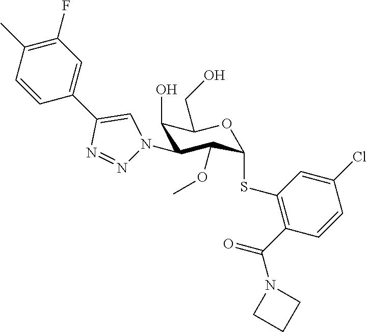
C1(O)C(N2N=NC(C3=CC(F)=C(C)C=C3)=C2)C(OC)C(SC2=C(C(N3CCC3)=O)C=CC(Cl)=C2)OC1CO
